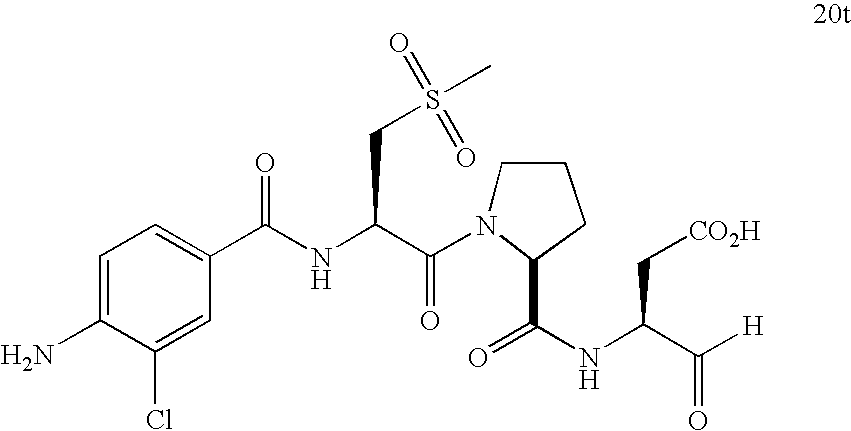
C(NC(C(=O)N1CCCC1C(=O)NC(C(=O)[H])C[CO2H])CS(=O)(C)=O)(=O)C1=CC=C(N)C(Cl)=C1
